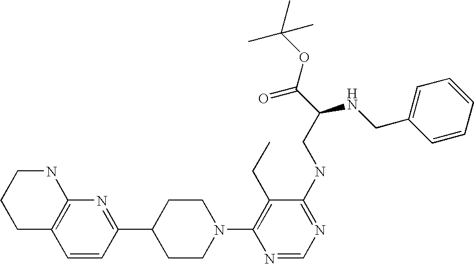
C1=CC(C2CCN(C3=C(CC)C(NCC(C(OC(C)(C)C)=O)NCC4=CC=CC=C4)=NC=N3)CC2)=NC2=C1CCCN2
